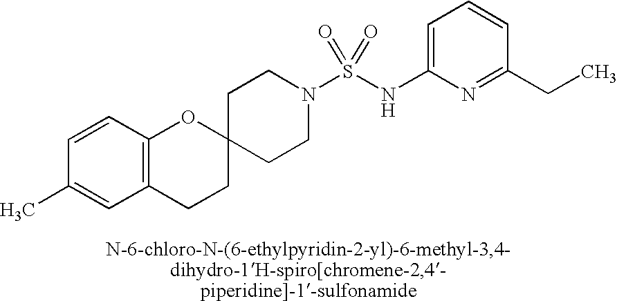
C1=C(NS(N2CCC3(CC2)OC2=C(CC3)C=C(C)C=C2)(=O)=O)N=C(CC)C=C1
